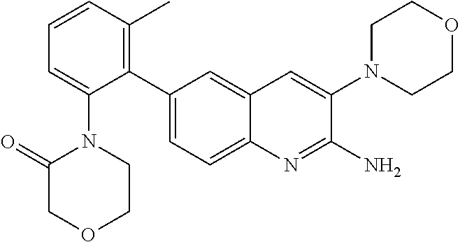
C1(C2=CC=C3C(=C2)C=C(N2CCOCC2)C(N)=N3)=C(C)C=CC=C1N1C(=O)COCC1
